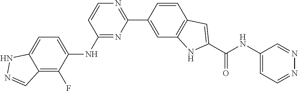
C1=CC(C2=NC=CC(NC3=CC=C4C(=C3F)C=NN4)=N2)=CC2=C1C=C(C(NC1=CC=NN=C1)=O)N2
